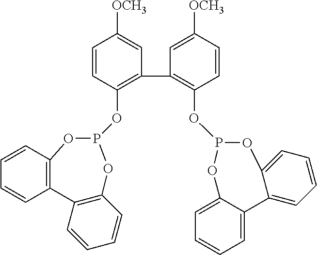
C1(C2=C(OP3OC4=CC=CC=C4C4=CC=CC=C4O3)C=CC([OCH3])=C2)=C(OP2OC3=C(C4=C(C=CC=C4)O2)C=CC=C3)C=CC([OCH3])=C1
